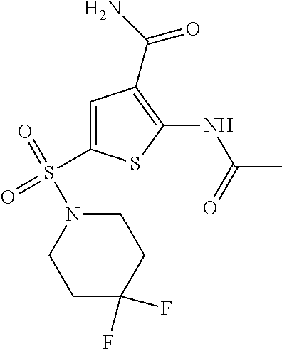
C1=C(S(=O)(=O)N2CCC(F)(F)CC2)SC(NC(C)=O)=C1C(N)=O
